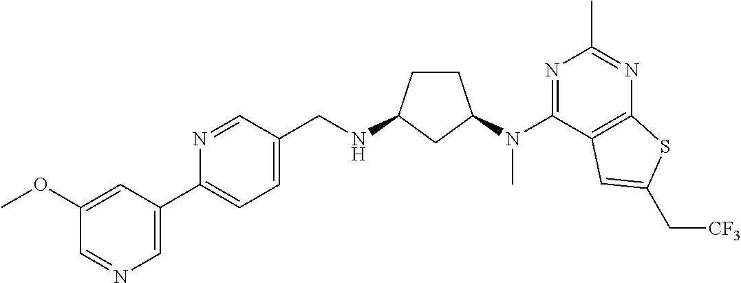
C1=NC(C2=CN=CC(OC)=C2)=CC=C1CNC1CCC(N(C2=NC(C)=NC3=C2C=C(C[CF3])S3)C)C1
